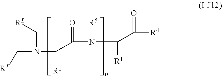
N(C[RL])(C([R1])C(=O)N(C([R1])C([R4])=O)[R5])C[RL]
